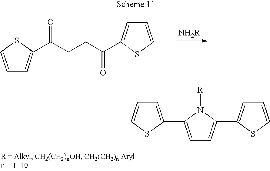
C1=CSC(C(CCC(=O)C2=CC=CS2)=O)=C1.[NH2R].C1=C(C2=CC=CS2)N([R])C(C2=CC=CS2)=C1
